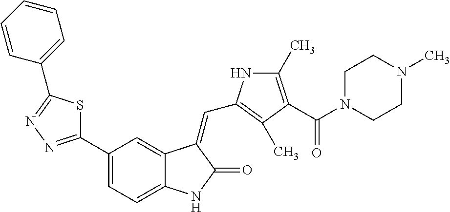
C1(C2=NN=C(C3=CC=CC=C3)S2)=CC=C2C(=C1)C(=CC1=C(C)C(C(N3CCN(C)CC3)=O)=C(C)N1)C(=O)N2
